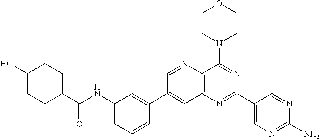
C1(NC(C2CCC(O)CC2)=O)=CC=CC(C2=CC3=C(C(N4CCOCC4)=NC(C4=CN=C(N)N=C4)=N3)N=C2)=C1
